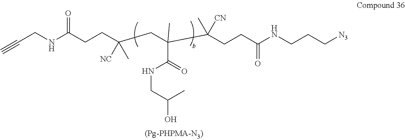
C(CNC(CCC(CC(C(CCC(NCCC[N3])=O)(C)[CN])(C(=O)NCC(O)C)C)(C)[NC])=O)#C
